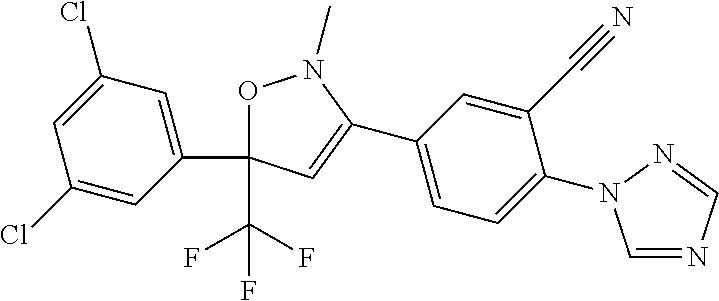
C1(Cl)=CC(C2(C(F)(F)F)ON(C)C(C3=CC=C(N4C=NC=N4)C(C#N)=C3)=C2)=CC(Cl)=C1
